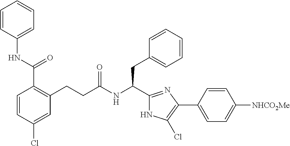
C1(Cl)=CC(CCC(NC(CC2=CC=CC=C2)C2=NC(C3=CC=C([NHCO2Me])C=C3)=C(Cl)N2)=O)=C(C(NC2=CC=CC=C2)=O)C=C1
